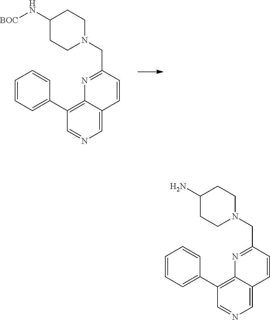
N1=C(CN2CCC(N[BOC])CC2)C=CC2=CN=CC(C3=CC=CC=C3)=C12.N1=C(CN2CCC(N)CC2)C=CC2=CN=CC(C3=CC=CC=C3)=C12
